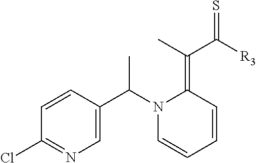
C1=CC(C(N2C=CC=CC2=C(C([R3])=S)C)C)=CN=C1Cl
